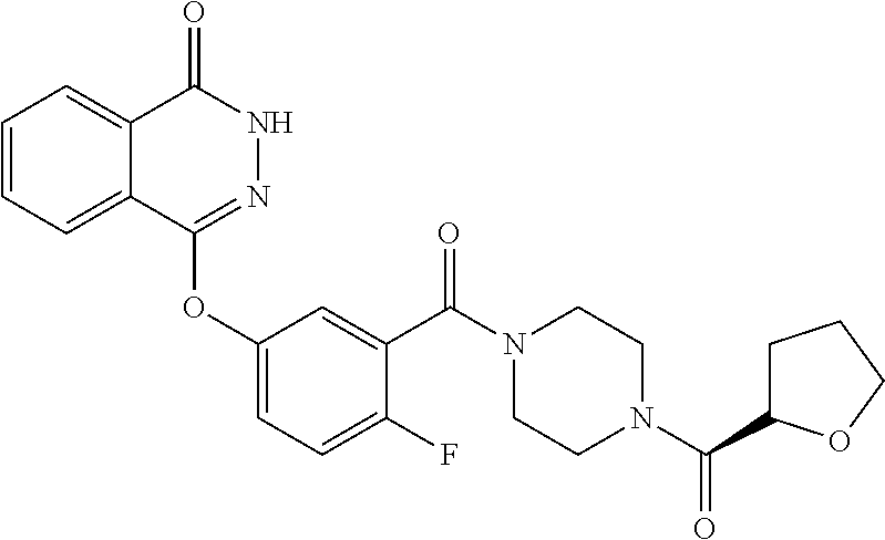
C1=CC=C2C(=C1)C(=O)NN=C2OC1=CC=C(F)C(C(N2CCN(C(C3CCCO3)=O)CC2)=O)=C1
